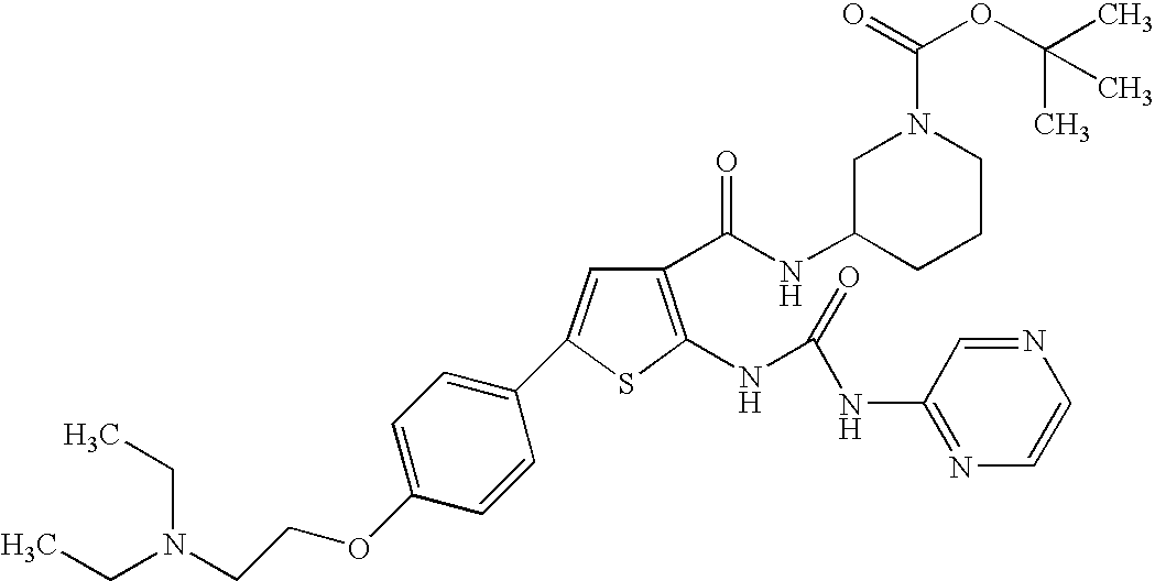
C1(C(NC2CCCN(C(=O)OC(C)(C)C)C2)=O)=C(NC(=O)NC2=NC=CN=C2)SC(C2=CC=C(OCCN(CC)CC)C=C2)=C1
